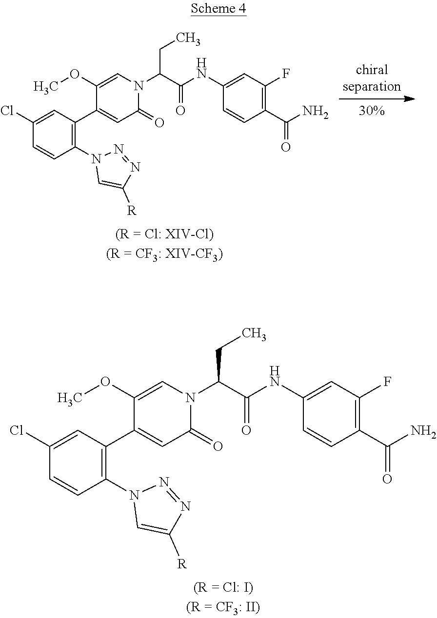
C1(Cl)=CC(C2=CC(=O)N(C(C(=O)NC3=CC(F)=C(C(N)=O)C=C3)CC)C=C2OC)=C(N2C=C([R])N=N2)C=C1.C1(Cl)=CC(C2=CC(=O)N(C(C(=O)NC3=CC(F)=C(C(N)=O)C=C3)CC)C=C2OC)=C(N2C=C([R])N=N2)C=C1
